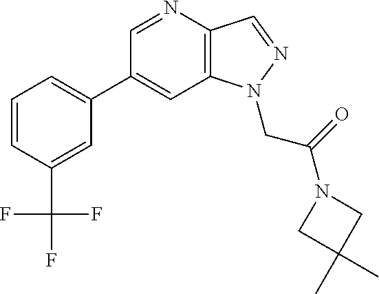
C1(C2=CC=CC(C(F)(F)F)=C2)=CC2=C(C=NN2CC(=O)N2CC(C)(C)C2)N=C1
